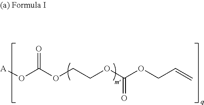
O(C(OCCOC(OCC=C)=O)=O)[A]
